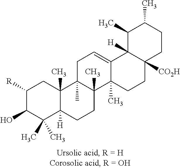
C1([R])C(O)C(C)(C)C2([H])C(C)(C1)C1(C)C(C)(CC2)C2(C)C(=CC1)C1([H])C([CO2H])(CC2)CCC(C)C1C
